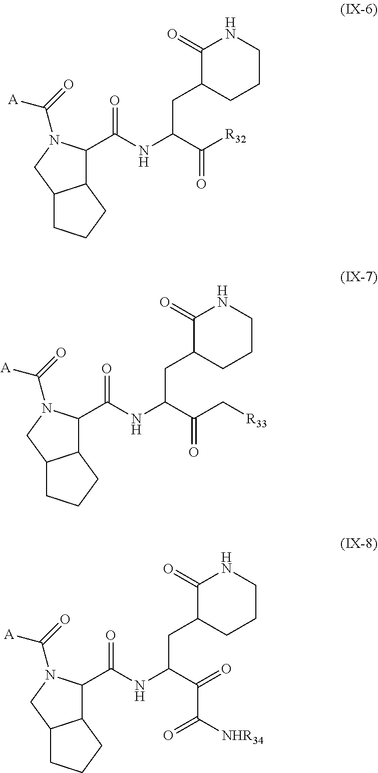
C(NC(CC1C(=O)NCCC1)C([R32])=O)(=O)C1C2C(CN1C(=O)[A])CCC2.C(NC(CC1C(=O)NCCC1)C(C[R33])=O)(=O)C1C2C(CN1C(=O)[A])CCC2.C(NC(CC1C(=O)NCCC1)C(=O)C([NHR34])=O)(=O)C1C2C(CN1C(=O)[A])CCC2
